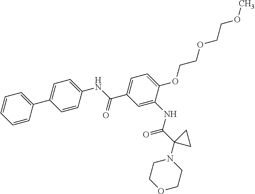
C1(C(NC2=CC=C(C3=CC=CC=C3)C=C2)=O)=CC=C(OCCOCCOC)C(NC(C2(N3CCOCC3)CC2)=O)=C1
